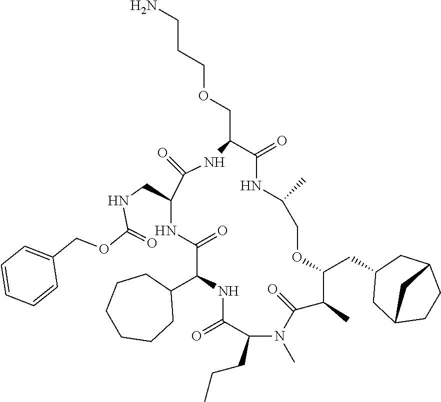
C(OCC1C(=O)NC(C)COC(CC2CC3CCC(C2)C3)C(C)C(=O)N(C)C(CCC)C(=O)NC(C2CCCCCC2)C(=O)NC(CNC(OCC2=CC=CC=C2)=O)C(=O)N1)CCN
